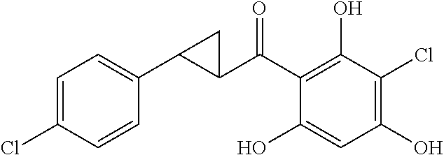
C1(C(C2=C(O)C(Cl)=C(O)C=C2O)=O)C(C2=CC=C(Cl)C=C2)C1
